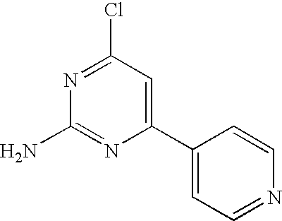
C1(Cl)=NC(N)=NC(C2=CC=NC=C2)=C1
